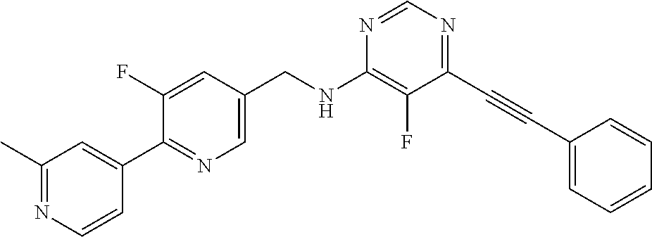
N1=CN=C(C#CC2=CC=CC=C2)C(F)=C1NCC1=CN=C(C2=CC(C)=NC=C2)C(F)=C1
